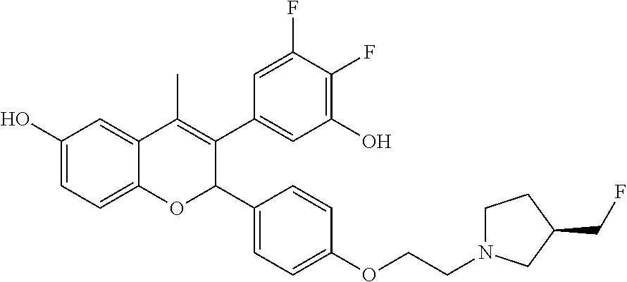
C1(O)=CC=C2C(=C1)C(C)=C(C1=CC(O)=C(F)C(F)=C1)C(C1=CC=C(OCCN3CCC(CF)C3)C=C1)O2
